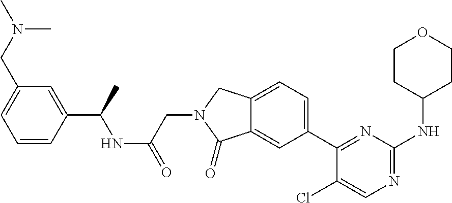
C1(Cl)=CN=C(NC2CCOCC2)N=C1C1=CC=C2C(=C1)C(=O)N(CC(=O)NC(C1=CC(CN(C)C)=CC=C1)C)C2
